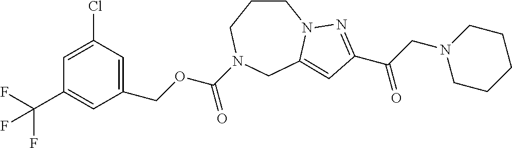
C1CCN(C(OCC2=CC(Cl)=CC(C(F)(F)F)=C2)=O)CC2=CC(C(CN3CCCCC3)=O)=NN12
